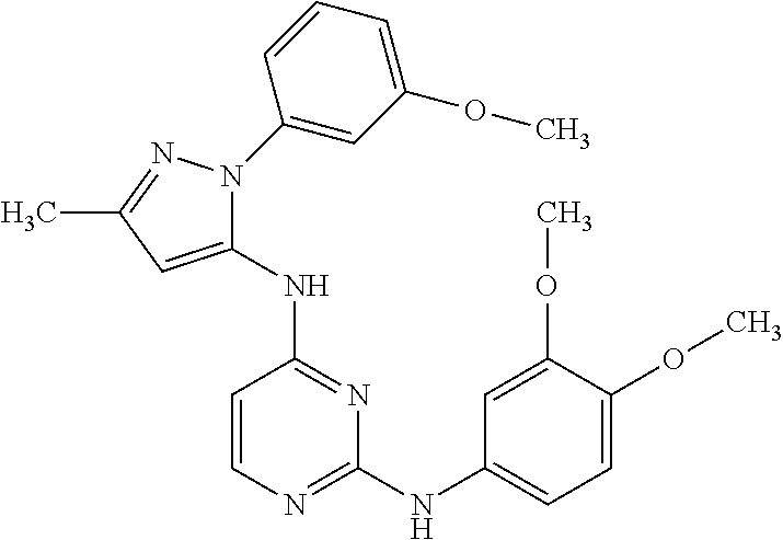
C1=CN=C(NC2=CC=C(OC)C(OC)=C2)N=C1NC1=CC(C)=NN1C1=CC(OC)=CC=C1
